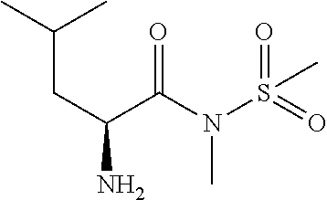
CC(C)CC(N)C(N(S(=O)(=O)C)C)=O
